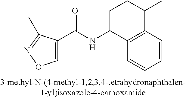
C12=C(C=CC=C1)C(NC(C1=CON=C1C)=O)CCC2C
